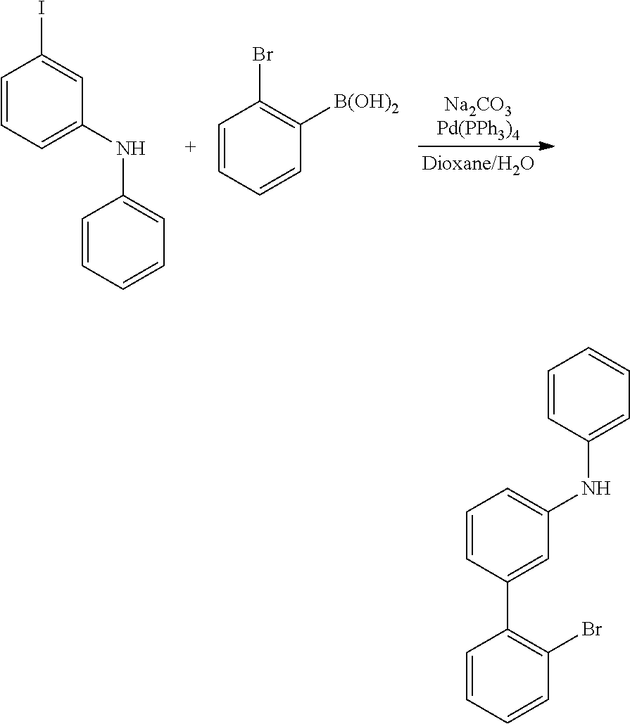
N(C1=CC=CC=C1)C1=CC=CC(I)=C1.C1=CC=CC([B(OH)2])=C1Br.C1=CC(NC2=CC=CC(C3=C(Br)C=CC=C3)=C2)=CC=C1
